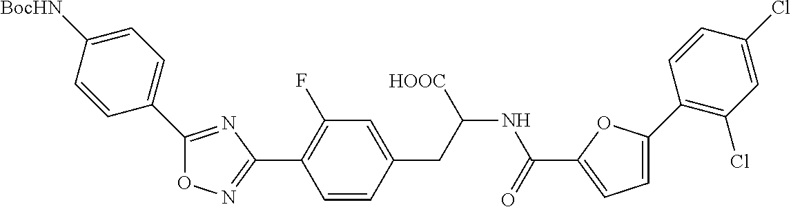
C1(C2=C(F)C=C(CC(NC(=O)C3=CC=C(C4=C(Cl)C=C(Cl)C=C4)O3)[HOOC])C=C2)=NOC(C2=CC=C([BocHN])C=C2)=N1
